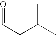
O=CCC(C)C
